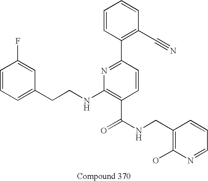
O=C(NCC1=C(O)N=CC=C1)C1=C(NCCC2=CC=CC(F)=C2)N=C(C2=C(C#N)C=CC=C2)C=C1
